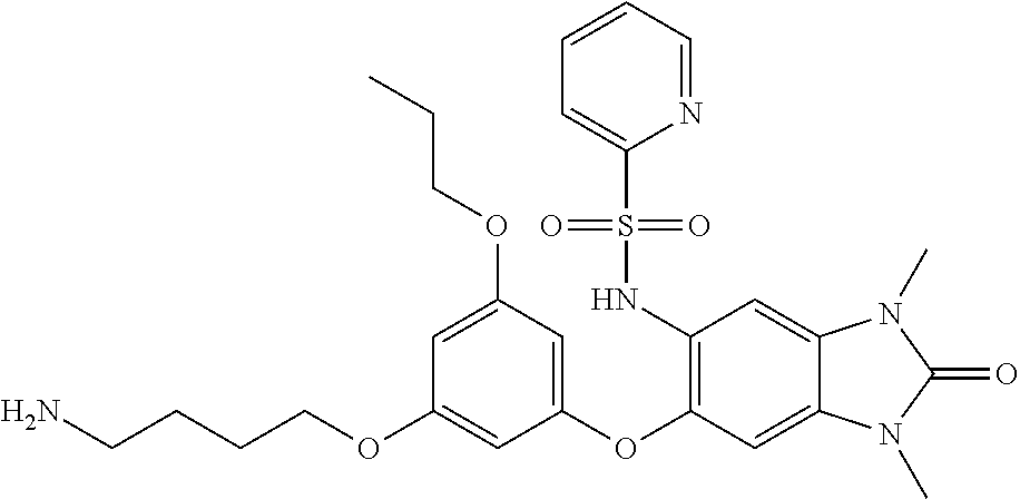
C(CCOC1=CC(OC2=C(NS(C3=CC=CC=N3)(=O)=O)C=C3C(=C2)N(C)C(=O)N3C)=CC(OCCC)=C1)CN
